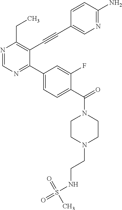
N1=CN=C(C2=CC=C(C(=O)N3CCN(CCNS(=O)(=O)C)CC3)C(F)=C2)C(C#CC2=CN=C(N)C=C2)=C1CC
